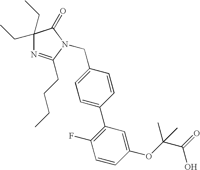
C1(CC)(CC)N=C(CCCC)N(CC2=CC=C(C3=C(F)C=CC(OC(C(=O)O)(C)C)=C3)C=C2)C1=O
